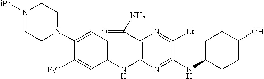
C1(NC2=C(C(N)=O)N=C([Et])C(NC3CCC(O)CC3)=N2)=CC=C(N2CCN([iPr])CC2)C([F3C])=C1
